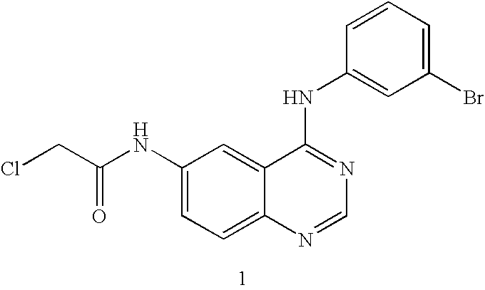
C1(NC(CCl)=O)=CC=C2C(=C1)C(NC1=CC(Br)=CC=C1)=NC=N2
